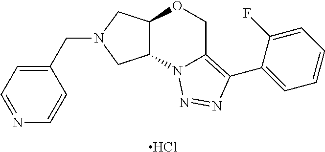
N1=CC=C(CN2CC3C(C2)N2C(=C(C4=CC=CC=C4F)N=N2)CO3)C=C1.Cl
